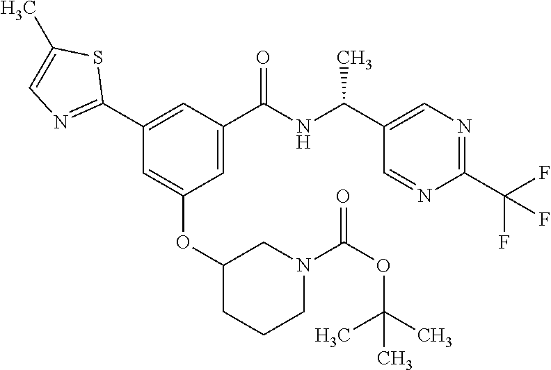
C1(C2=NC=C(C)S2)=CC(C(NC(C2=CN=C(C(F)(F)F)N=C2)C)=O)=CC(OC2CCCN(C(OC(C)(C)C)=O)C2)=C1
